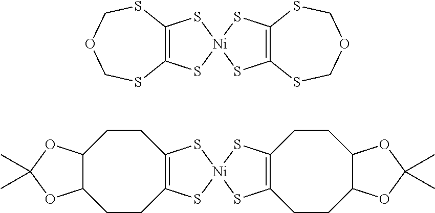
C12=C(S[Ni]3(S1)SC1=C(S3)SCOCS1)SCOCS2.C12=C(S[Ni]3(S1)SC1=C(S3)CCC3C(CC1)OC(C)(C)O3)CCC1C(CC2)OC(C)(C)O1
